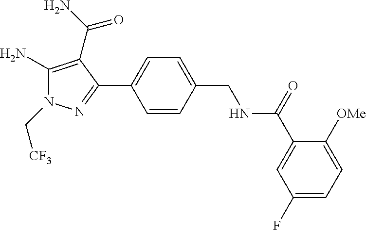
C(N1C(N)=C(C(N)=O)C(C2=CC=C(CNC(C3=CC(F)=CC=C3[OMe])=O)C=C2)=N1)[CF3]
